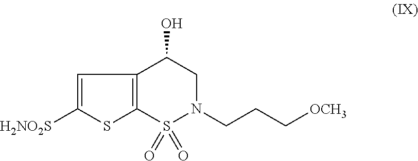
C12=C(S(=O)(=O)N(CCC[OCH3])CC1O)SC([H2NO2S])=C2
